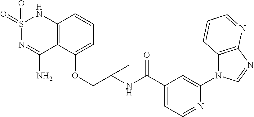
C12=C(C(OCC(NC(C3=CC=NC(N4C5=C(N=C4)N=CC=C5)=C3)=O)(C)C)=CC=C1)C(N)=NS(=O)(=O)N2
